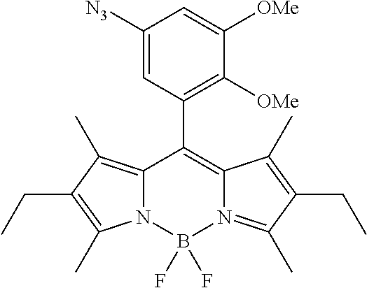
C12=C(C)C(CC)=C(C)N1B(F)(F)N1=C(C)C(CC)=C(C)C1=C2C1=C([OMe])C([OMe])=CC([N3])=C1
